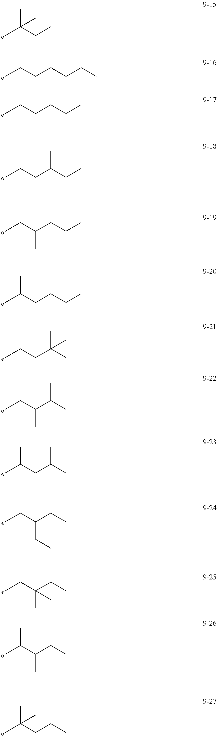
CC(CC)(C)C.C(CCCCC)C.C(CCC(C)C)C.C(CC(CC)C)C.C(C(CCC)C)C.C(CCCC)(C)C.C(CC(C)(C)C)C.C(C(C(C)C)C)C.C(CC(C)C)(C)C.C(C(CC)CC)C.C(C(CC)(C)C)C.C(C(CC)C)(C)C.C(CCC)(C)(C)C
